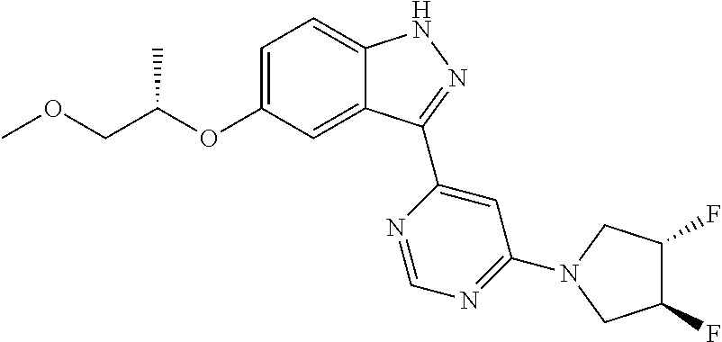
C1=C(OC(COC)C)C=C2C(=C1)NN=C2C1=CC(N2CC(F)C(F)C2)=NC=N1
